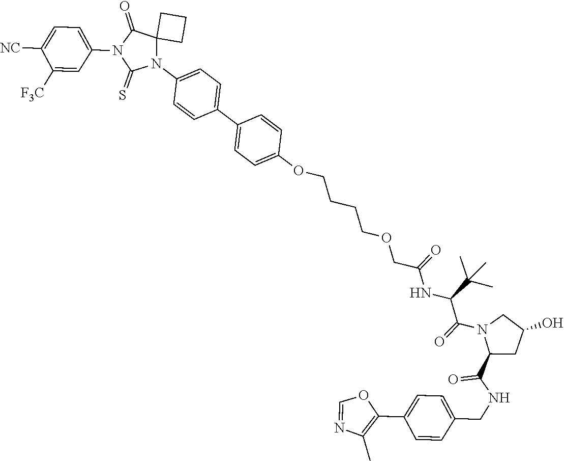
C1(OCCCCOCC(NC(C(N2CC(O)CC2C(NCC2=CC=C(C3=C(C)N=CO3)C=C2)=O)=O)C(C)(C)C)=O)=CC=C(C2=CC=C(N3C4(C(=O)N(C5=CC=C([NC])C([F3C])=C5)C3=S)CCC4)C=C2)C=C1
